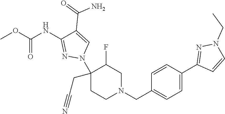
C1(N2C=C(C(=O)N)C(NC(OC)=O)=N2)(CC#N)CCN(CC2=CC=C(C3=NN(CC)C=C3)C=C2)CC1F
